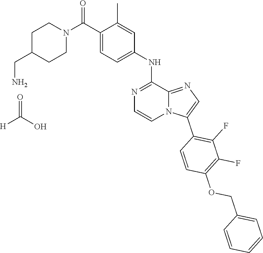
N1(C(C2=CC=C(NC3=NC=CN4C3=NC=C4C3=C(F)C(F)=C(OCC4=CC=CC=C4)C=C3)C=C2C)=O)CCC(CN)CC1.O=C(O)[H]
